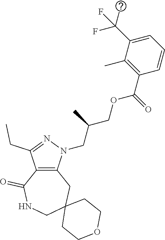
C12=C(N(CC(COC(C3=C(C)C(C(C)(F)F)=CC=C3)=O)C)N=C1CC)CC1(CNC2=O)CCOCC1
